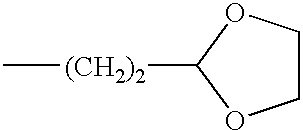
C[(CH2)2]C1OCCO1
